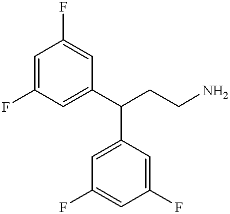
C1=C(F)C=C(C(CCN)C2=CC(F)=CC(F)=C2)C=C1F
